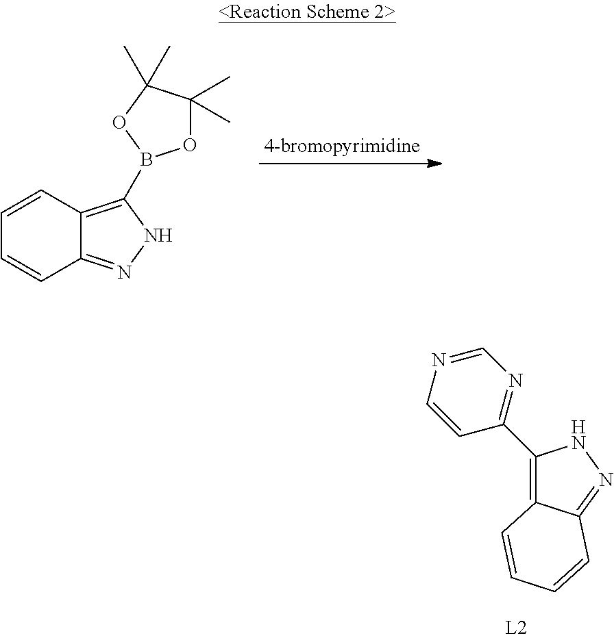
C1=CC2=C(B3OC(C)(C)C(C)(C)O3)NN=C2C=C1.C1(C2=NC=NC=C2)=C2C(=NN1)C=CC=C2
